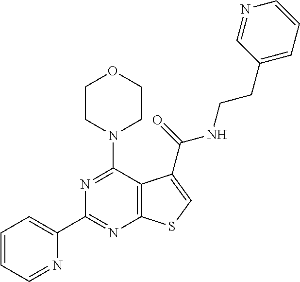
C1=CC=NC(C2=NC3=C(C(N4CCOCC4)=N2)C(C(=O)NCCC2=CC=CN=C2)=CS3)=C1
